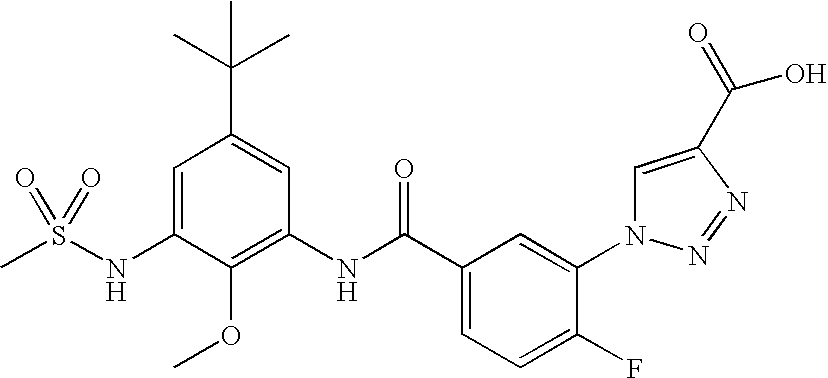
C1=C(NS(C)(=O)=O)C(OC)=C(NC(C2=CC=C(F)C(N3C=C(C(=O)O)N=N3)=C2)=O)C=C1C(C)(C)C
